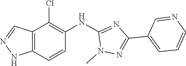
N1(C)N=C(C2=CC=CN=C2)N=C1NC1=C(Cl)C2=C(NN=C2)C=C1
